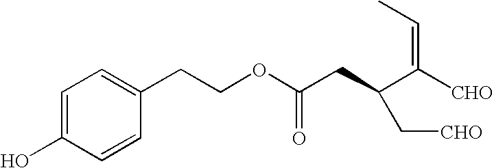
C1(O)=CC=C(CCOC(CC(C([CHO])=CC)C[CHO])=O)C=C1
